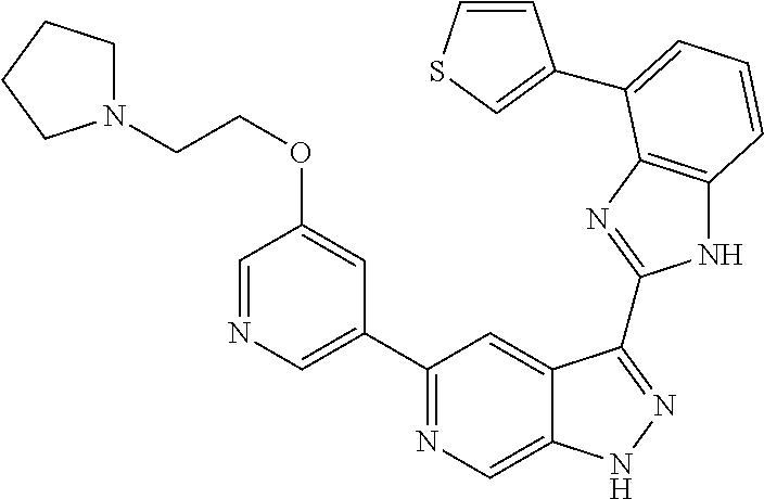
C1(C2=NC=C3C(=C2)C(C2=NC4=C(N2)C=CC=C4C2=CSC=C2)=NN3)=CN=CC(OCCN2CCCC2)=C1
